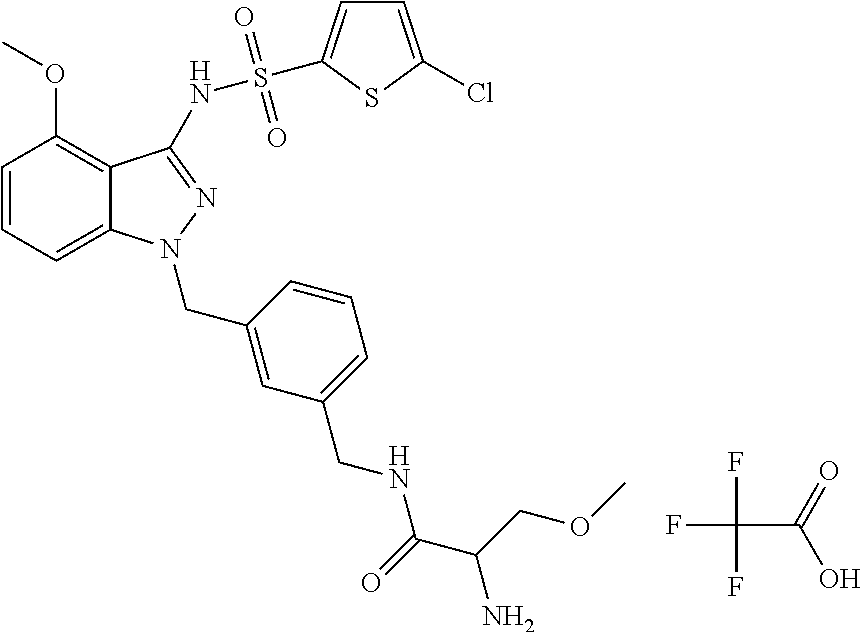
FC(F)(F)C(=O)O.C1=CC=C2C(=C1OC)C(NS(C1=CC=C(Cl)S1)(=O)=O)=NN2CC1=CC(CNC(C(COC)N)=O)=CC=C1
